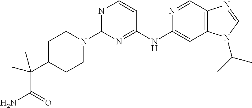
C1(N2CCC(C(C)(C(=O)N)C)CC2)=NC=CC(NC2=CC3=C(C=N2)N=CN3C(C)C)=N1
